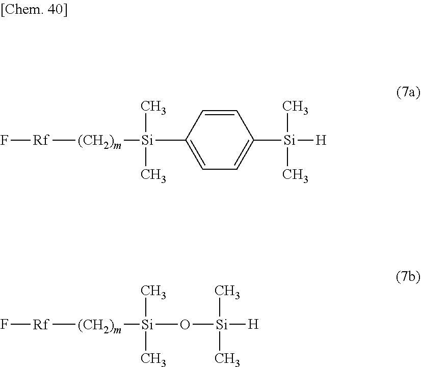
F[Rf][(CH2)m][Si](C)(C)C1=CC=C([Si](C)(C)[H])C=C1.F[Rf][(CH2)m][Si](C)(C)O[Si](C)(C)[H]
